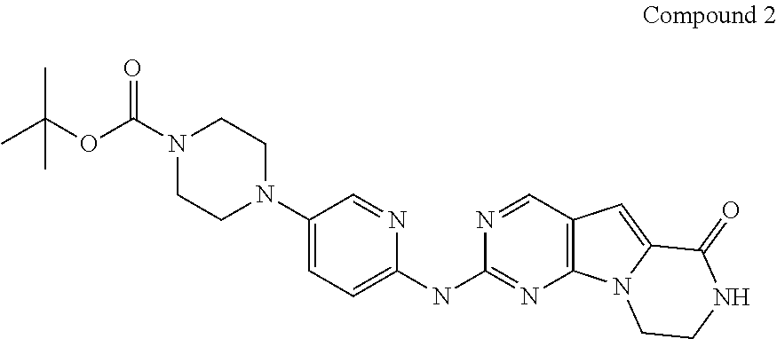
C1(N2CCN(C(OC(C)(C)C)=O)CC2)=CC=C(NC2=NC3=C(C=N2)C=C2N3CCNC2=O)N=C1
